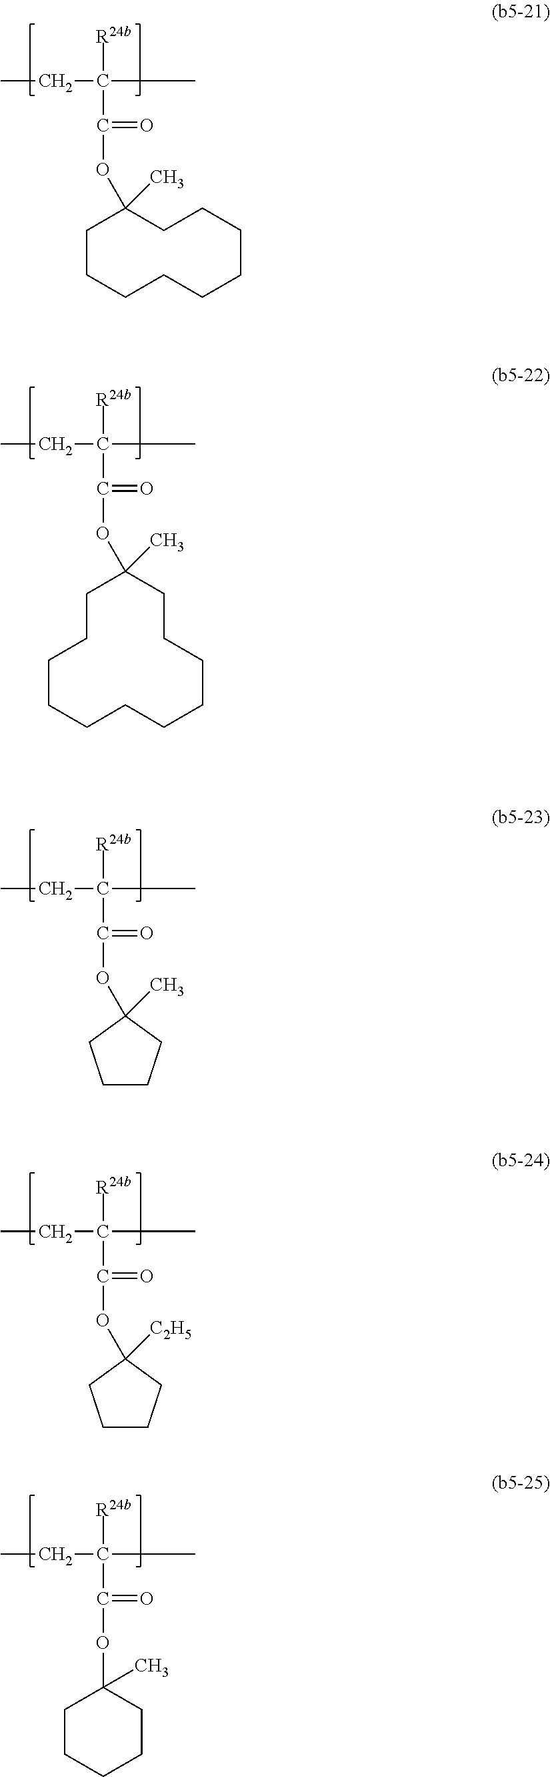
CCC(C)([R24b])C(=O)OC1(C)CCCCCCCCC1.CCC(C)([R24b])C(=O)OC1(C)CCCCCCCCCCC1.CCC(C)([R24b])C(=O)OC1(C)CCCC1.CCC(C)([R24b])C(=O)OC1([C2H5])CCCC1.CCC(C)([R24b])C(=O)OC1(C)CCCCC1
